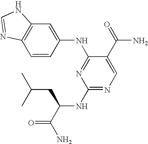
C12=C(C=CC(NC3=NC(NC(C(N)=O)CC(C)C)=NC=C3C(=O)N)=C1)N=CN2
